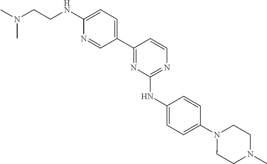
C1=C(NCCN(C)C)N=CC(C2=NC(NC3=CC=C(N4CCN(C)CC4)C=C3)=NC=C2)=C1
